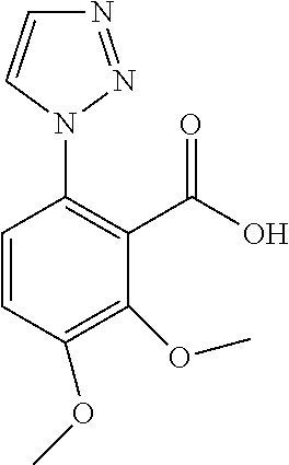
C1=CC(OC)=C(OC)C(C(O)=O)=C1N1N=NC=C1
